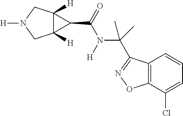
C12([H])C([H])(CN([H])C1)C2C(=O)N(C(C1=NOC2=C1C=CC=C2Cl)(C)C)[H]
